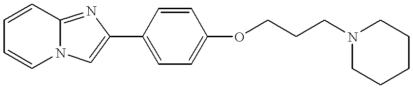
C1=CN2C(=NC(C3=CC=C(OCCCN4CCCCC4)C=C3)=C2)C=C1
